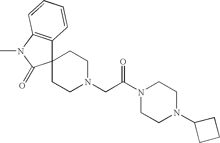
C12(C3=C(N(C)C1=O)C=CC=C3)CCN(CC(N1CCN(C3CCC3)CC1)=O)CC2
